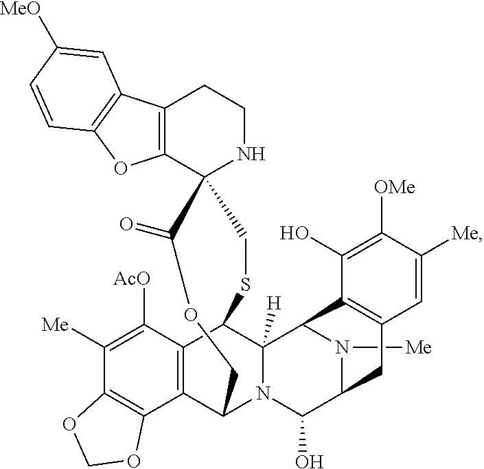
[Me]N1C2C(O)N3C4C5=C(C([AcO])=C([Me])C6=C5OCO6)C(C3([H])C1C1=C(C2)C=C([Me])C([OMe])=C1O)SCC1(C2=C(CCN1)C1=C(O2)C=CC([MeO])=C1)C(=O)OC4
